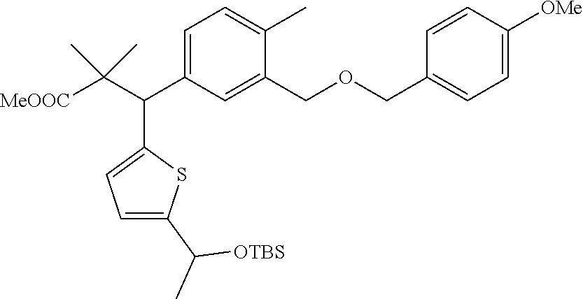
[MeOOC]C(C(C1=CC=C(C)C(COCC2=CC=C([OMe])C=C2)=C1)C1=CC=C(C([OTBS])C)S1)(C)C
